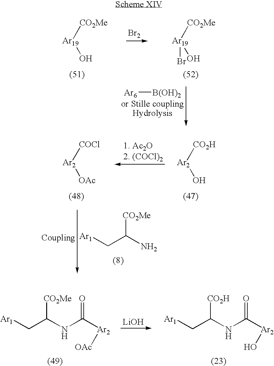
[CO2Me][Ar19]O.[Ar19](Br)([CO2Me])O.[Br2].[Ar6][B(OH)2].[Ar1]CC(N)[CO2Me].[CO2H][Ar2]O.[COCl][Ar2][OAc].[Ar1]CC(NC([Ar2][OAc])=O)[CO2Me].[Ar1]CC(NC([Ar2]O)=O)[CO2H].[LiOH]
